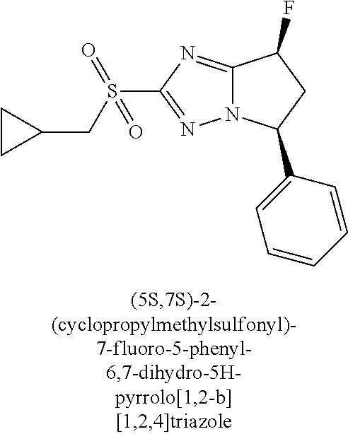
C12=NC(S(CC3CC3)(=O)=O)=NN1C(C1=CC=CC=C1)CC2F
